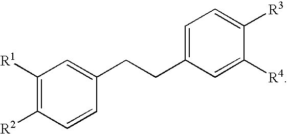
C1([R1])=C([R2])C=CC(CCC2=CC=C([R3])C([R4])=C2)=C1
